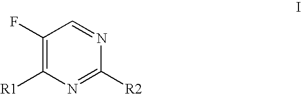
C1(F)=C([R1])N=C([R2])N=C1
